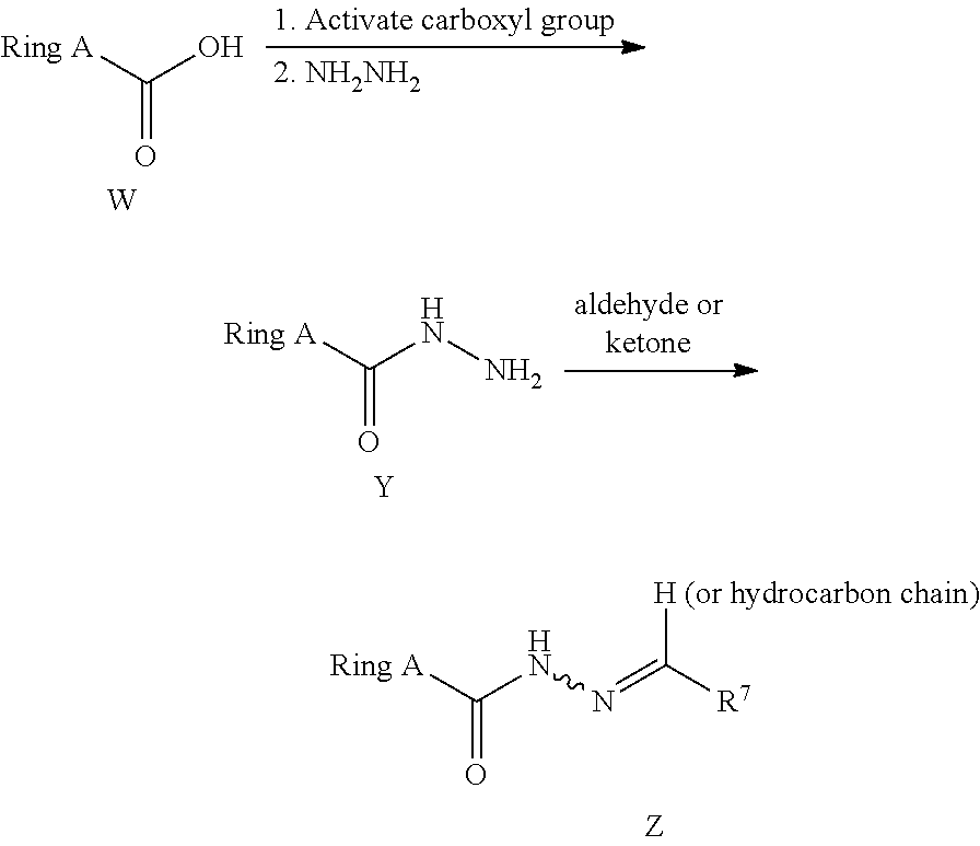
O=C([Ring A])O.[W].O=C([Ring A])NN.[Y].O=C([Ring A])NN=C([R7])[H (or hydrocarbon chain)]
